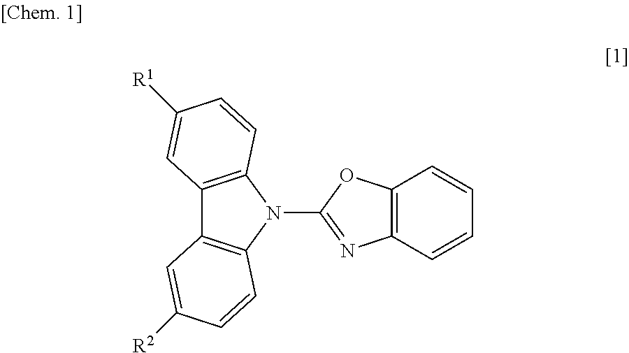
C12=C(C=CC=C1)N=C(N1C3=C(C4=C1C=CC([R2])=C4)C=C([R1])C=C3)O2
